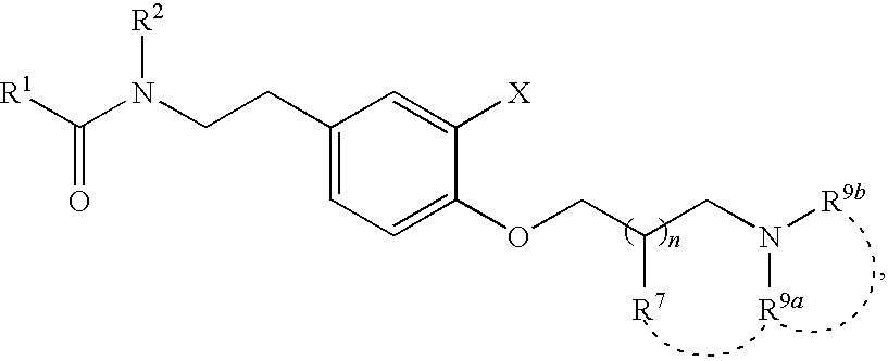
[R1]C(N(CCC1=CC=C(OCC(CN([R9b])[R9a])[R7])C([X])=C1)[R2])=O
